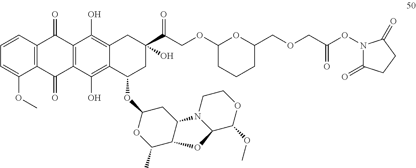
C1=CC=C(OC)C2=C1C(=O)C1=C(C2=O)C(O)=C2C(=C1O)CC(C(COC1CCCC(COCC(ON3C(=O)CCC3=O)=O)O1)=O)(O)CC2OC1OC(C)C2C(C1)N1C(C(OC)OCC1)O2
